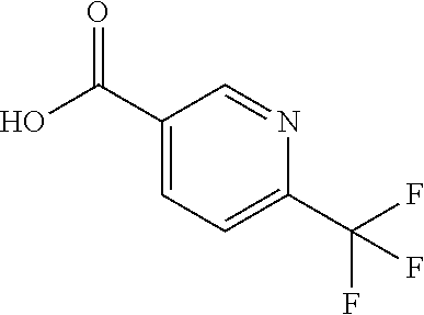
C1=NC(C(F)(F)F)=CC=C1C(O)=O
